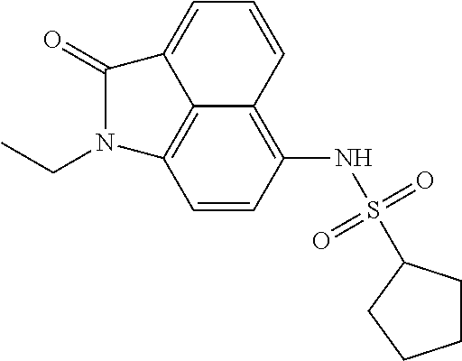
S(NC1=C2C3=C(C=C1)N(CC)C(=O)C3=CC=C2)(=O)(=O)C1CCCC1
